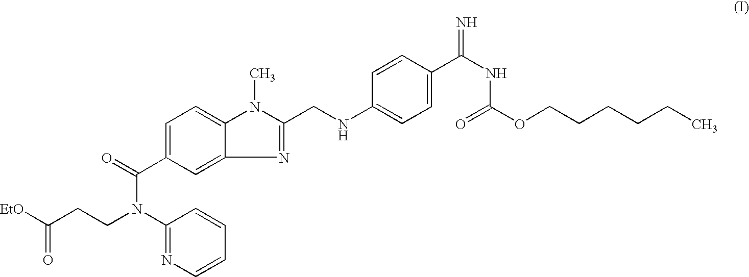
N1=C(CNC2=CC=C(C(NC(OCCCCCC)=O)=N)C=C2)N(C)C2=CC=C(C(N(C3=NC=CC=C3)CCC([EtO])=O)=O)C=C12
